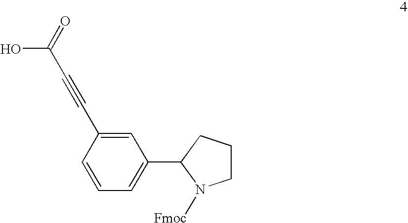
C1=C(C#CC(O)=O)C=CC=C1C1N([Fmoc])CCC1
